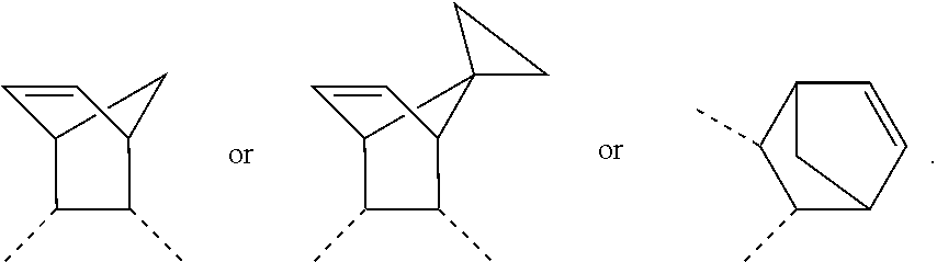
C1=CC2C(C)C(C)C1C2.C1=CC2C(C)C(C)C1C21CC1.C1(C)C2C=CC(C1C)C2
